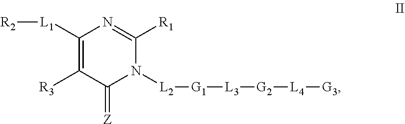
N1([L2][G1][L3][G2][L4][G3])C([R1])=NC([L1][R2])=C([R3])C1=[Z]
